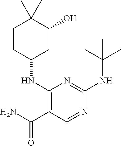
C1(NC2CC(O)C(C)(C)CC2)=C(C(N)=O)C=NC(NC(C)(C)C)=N1
